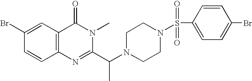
C1(Br)=CC2=C(C=C1)N=C(C(N1CCN(S(C3=CC=C(Br)C=C3)(=O)=O)CC1)C)N(C)C2=O
